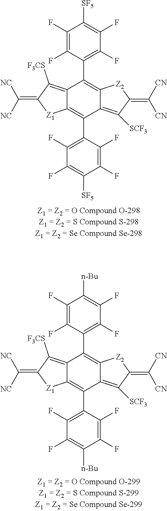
C1(F)=C(F)C(C2=C3C(=C([SCF3])C(=C([CN])[CN])[Z2]3)C(C3=C(F)C(F)=C([SF5])C(F)=C3F)=C3C2=C([F3CS])C(=C([NC])[NC])[Z1]3)=C(F)C(F)=C1[SF5].C1(F)=C(F)C(C2=C3C(=C([SCF3])C(=C([CN])[CN])[Z2]3)C(C3=C(F)C(F)=C([n-Bu])C(F)=C3F)=C3C2=C([F3CS])C(=C([NC])[NC])[Z1]3)=C(F)C(F)=C1[n-Bu]
